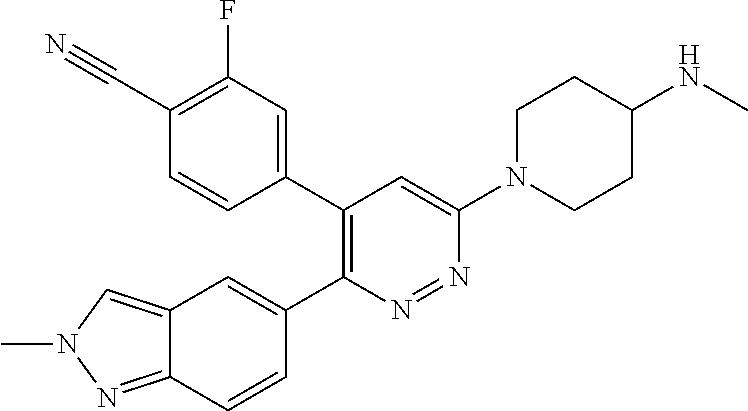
C12=NN(C)C=C1C=C(C1=C(C3=CC(F)=C(C#N)C=C3)C=C(N3CCC(NC)CC3)N=N1)C=C2
